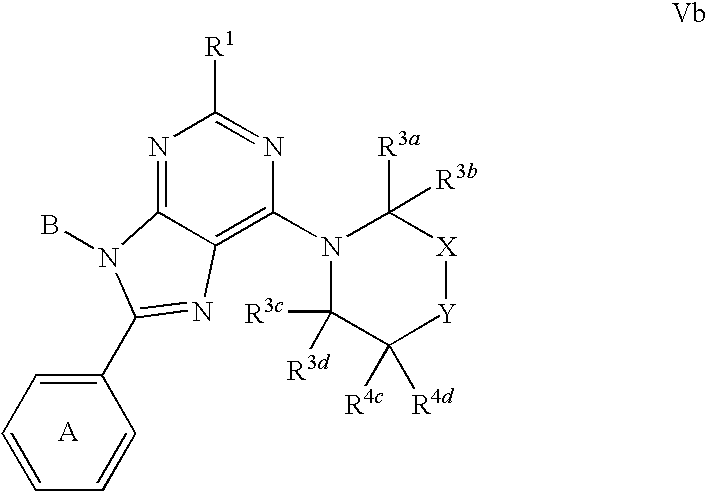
N1=C2C(=C(N3C([R3d])([R3c])C([R4c])([R4d])[Y][X]C3([R3a])[R3b])N=C1[R1])N=C(C1=CC=CC=C1)N2B
